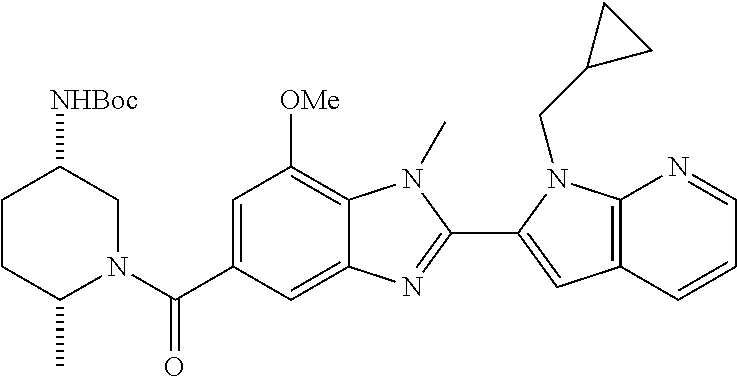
C12=C(C=CC=N1)C=C(C1=NC3=CC(C(N4CC([NHBoc])CCC4C)=O)=CC([OMe])=C3N1C)N2CC1CC1
